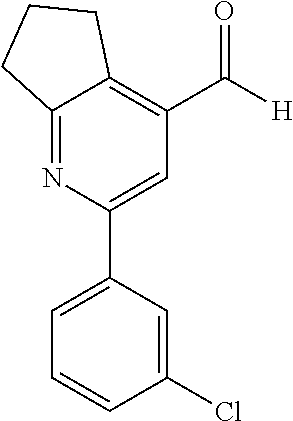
C12=NC(C3=CC=CC(Cl)=C3)=CC(C([H])=O)=C1CCC2
